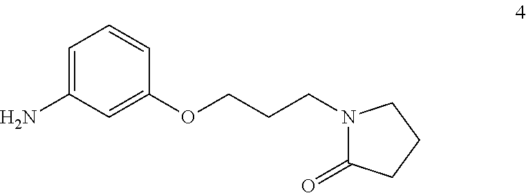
NC1=CC=CC(OCCCN2C(=O)CCC2)=C1
